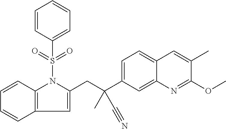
CC1=CC2=CC=C(C(CC3=CC4=C(N3S(=O)(=O)C3=CC=CC=C3)C=CC=C4)(C)C#N)C=C2N=C1OC
